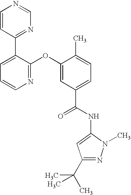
N1=C(OC2=CC(C(NC3=CC(C(C)(C)C)=NN3C)=O)=CC=C2C)C(C2=NC=NC=C2)=CC=C1
